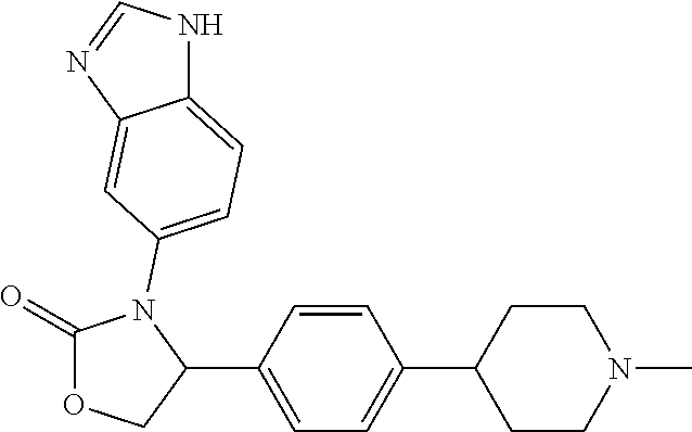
O1C(=O)N(C2=CC=C3NC=NC3=C2)C(C2=CC=C(C3CCN(C)CC3)C=C2)C1
